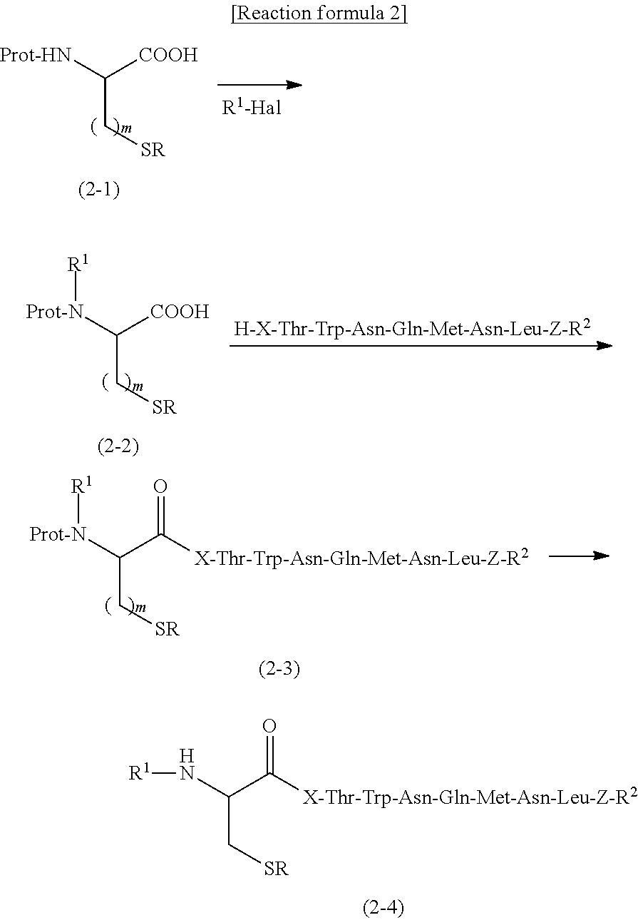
N(C(C[SR])C(=O)[X-Thr-Trp-Asn-Gln-Met-Asn-Leu-Z-R2])[R1].[Prot-HN]C(C[SR])[COOH].[Prot-N](C(C[SR])[COOH])[R1].[H-X-Thr-Trp-Asn-Gln-Met-Asn-Leu-Z-R2].[Prot-N](C(C[SR])C(=O)[X-Thr-Trp-Asn-Gln-Met-Asn-Leu-Z-R2])[R1]
